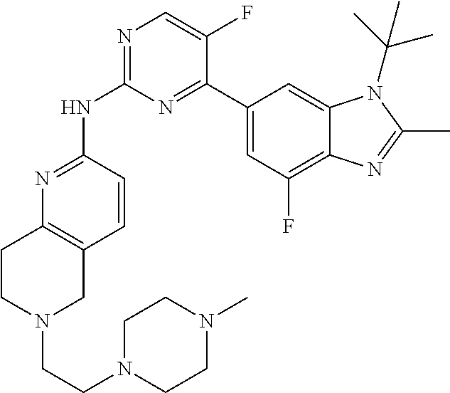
N1=C(NC2=NC=C(F)C(C3=CC(F)=C4C(=C3)N(C(C)(C)C)C(C)=N4)=N2)C=CC2=C1CCN(CCN1CCN(C)CC1)C2
